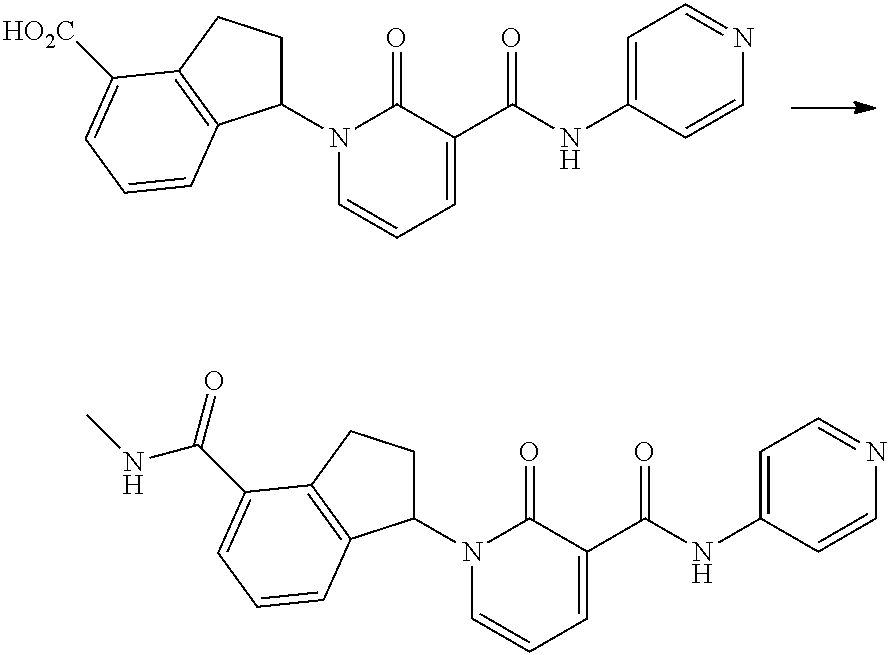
N1=CC=C(NC(C2=CC=CN(C3CCC4=C3C=CC=C4[HO2C])C2=O)=O)C=C1.N1=CC=C(NC(C2=CC=CN(C3CCC4=C3C=CC=C4C(=O)NC)C2=O)=O)C=C1
